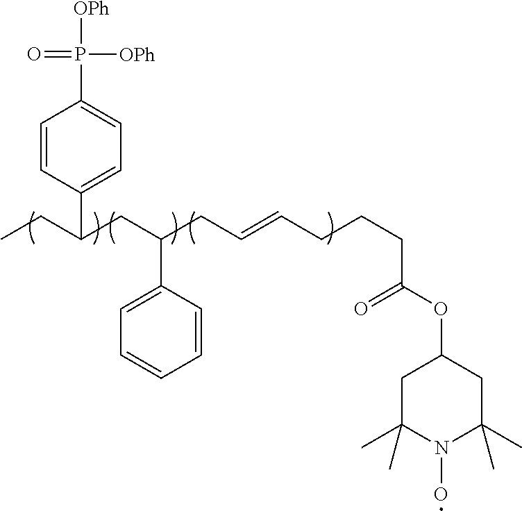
C1=CC(C(CC)CC(CC=CCCCC(OC2CC(C)(C)N(O)C(C)(C)C2)=O)C2=CC=CC=C2)=CC=C1P([OPh])(=O)[OPh]
